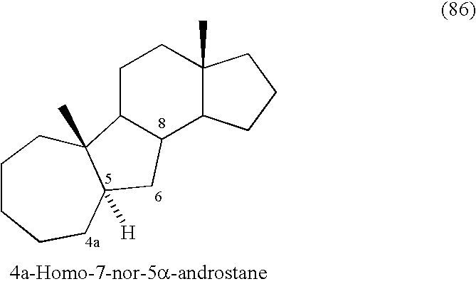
C1C2C(C3C(C)(C1)CCC3)CC1([H])C2(C)CCCCC1
